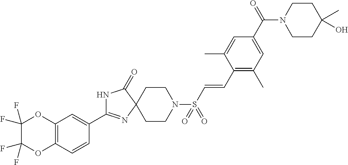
N1C(C2=CC3=C(C=C2)OC(F)(F)C(F)(F)O3)=NC2(C1=O)CCN(S(C=CC1=C(C)C=C(C(N3CCC(C)(O)CC3)=O)C=C1C)(=O)=O)CC2
